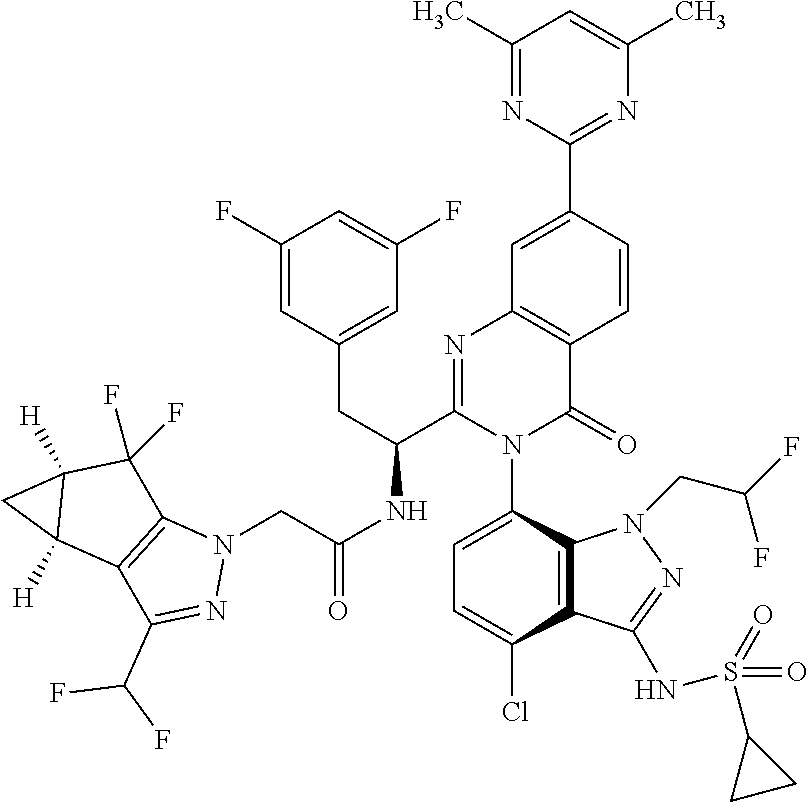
C1(C)=NC(C2=CC3=C(C=C2)C(=O)N(C2=CC=C(Cl)C4=C2N(CC(F)F)N=C4NS(=O)(=O)C2CC2)C(C(CC2=CC(F)=CC(F)=C2)NC(=O)CN2C4=C(C(C(F)F)=N2)C2([H])C([H])(C4(F)F)C2)=N3)=NC(C)=C1
